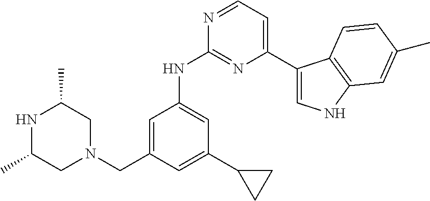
N1C(C)CN(CC2=CC(NC3=NC(C4=CNC5=C4C=CC(C)=C5)=CC=N3)=CC(C3CC3)=C2)CC1C
